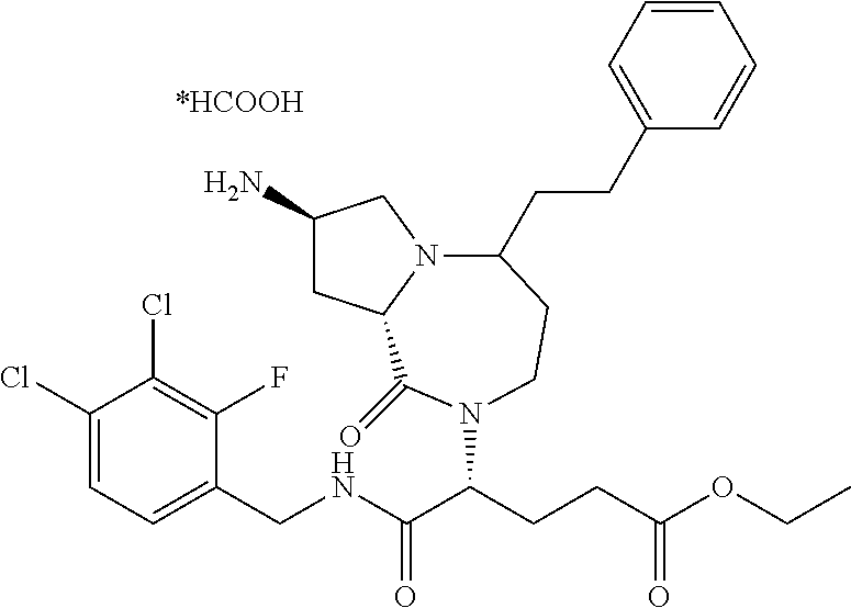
C1(N)CC2N(C1)C(CCC1=CC=CC=C1)CCN(C(CCC(OCC)=O)C(NCC1=CC=C(Cl)C(Cl)=C1F)=O)C2=O
